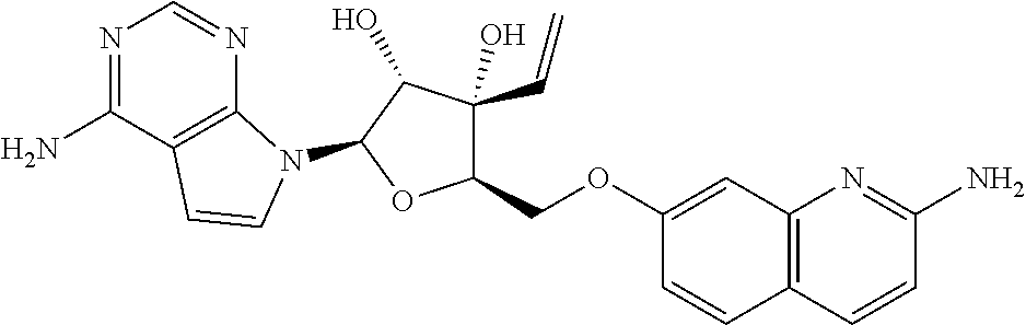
N1=C(N)C2=C(N=C1)N(C1C(O)C(O)(C=C)C(COC3=CC4=C(C=C3)C=CC(N)=N4)O1)C=C2
